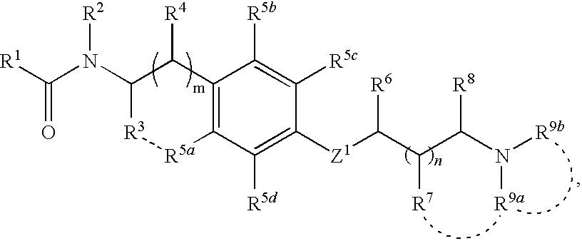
C1(N(C([R1])=O)[R2])[R3][R5a]C2=C(C1[R4])C([R5b])=C([R5c])C([Z1]C(C(C(N([R9b])[R9a])[R8])[R7])[R6])=C2[R5d]
